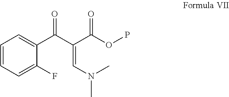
C1=CC=C(F)C(C(C(=CN(C)C)C(OP)=O)=O)=C1
